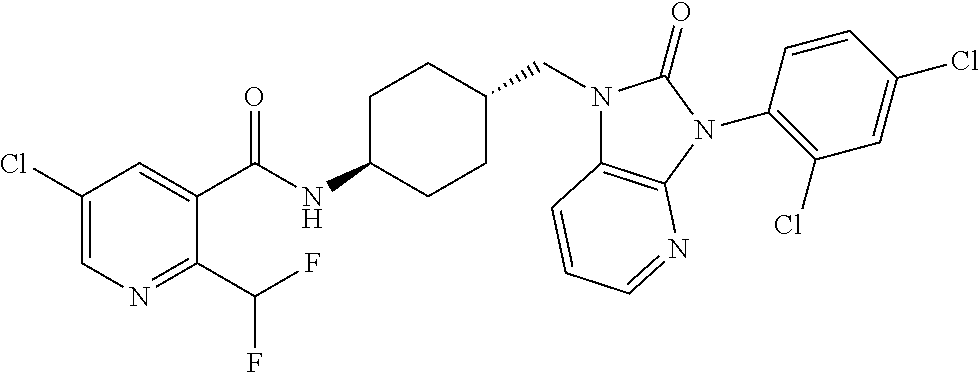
C1(Cl)=CN=C(C(F)F)C(C(NC2CCC(CN3C4=C(N(C5=C(Cl)C=C(Cl)C=C5)C3=O)N=CC=C4)CC2)=O)=C1
